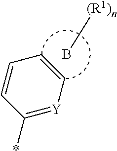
C1(*)=[Y]C=CC=C1.B[(R1)n]
